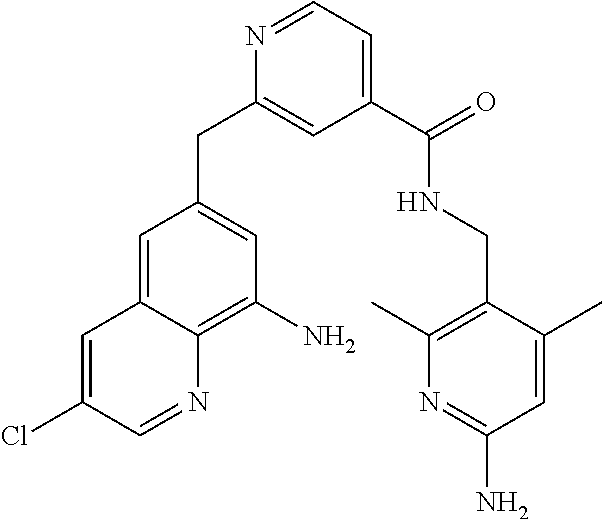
C1=NC(CC2=CC(N)=C3C(=C2)C=C(Cl)C=N3)=CC(C(NCC2=C(C)N=C(N)C=C2C)=O)=C1
